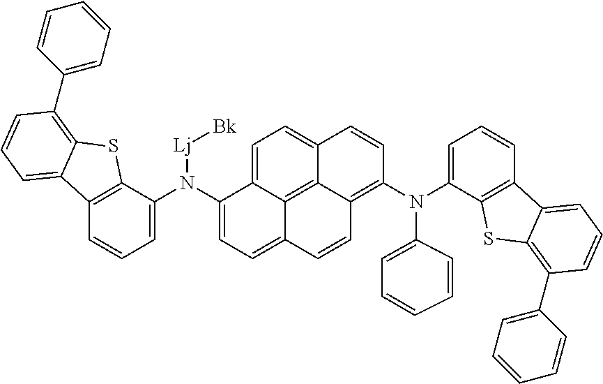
C12=C(C(N(C3=CC=C4C5=C6C(=CC=C35)C=CC(N(C3=CC=CC5=C3SC3=C(C7=CC=CC=C7)C=CC=C53)C3=CC=CC=C3)=C6C=C4)[Lj][Bk])=CC=C1)SC1=C(C3=CC=CC=C3)C=CC=C21
